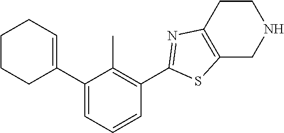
C1CCC(C2=CC=CC(C3=NC4=C(CNCC4)S3)=C2C)=CC1
